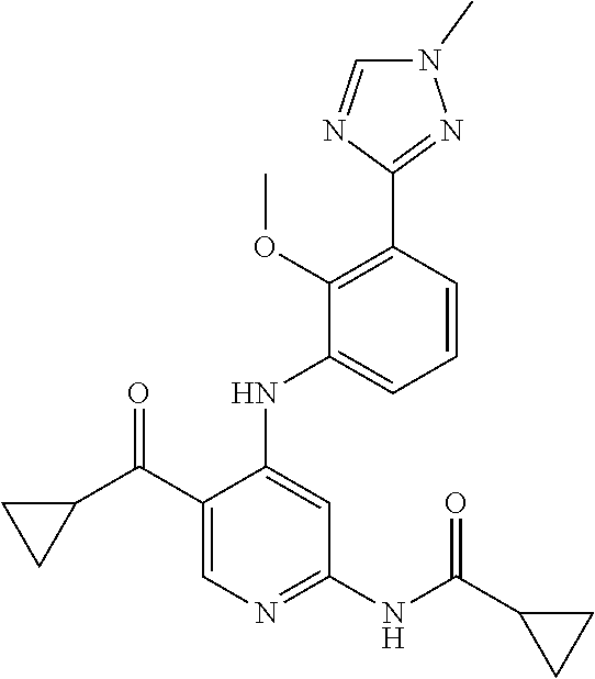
C1=CC(C2=NN(C)C=N2)=C(OC)C(NC2=CC(NC(C3CC3)=O)=NC=C2C(C2CC2)=O)=C1
